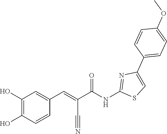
O(C)C1=CC=C(C2=CSC(NC(C(=CC3=CC(O)=C(O)C=C3)C#N)=O)=N2)C=C1
